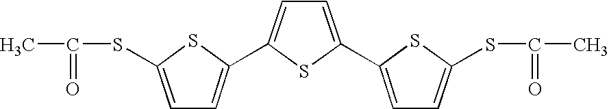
CC(=O)SC1=CC=C(C2=CC=C(C3=CC=C(SC(C)=O)S3)S2)S1
